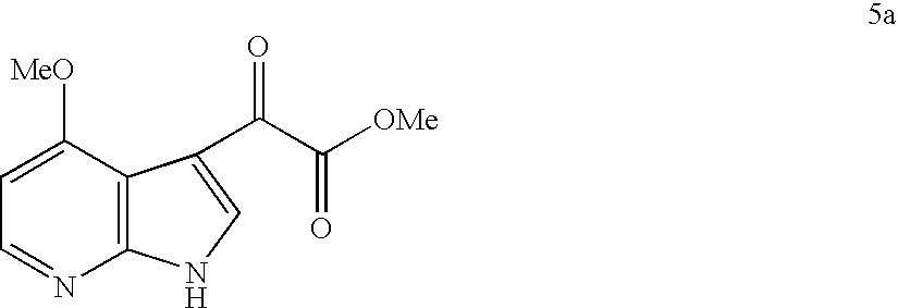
C12=C(C([MeO])=CC=N1)C(C(C([OMe])=O)=O)=CN2
